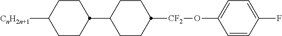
C1=CC(F)=CC=C1O[CF2]C1CCC(C2CCC([CnH2n+1])CC2)CC1
